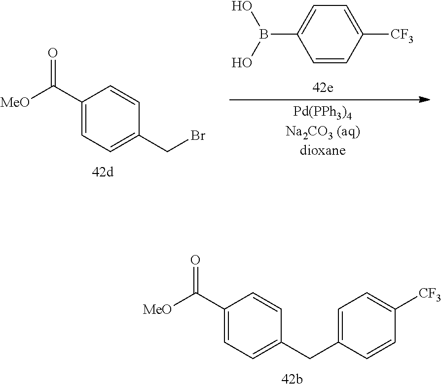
C1(C([MeO])=O)=CC=C(CC2=CC=C([CF3])C=C2)C=C1.C1=C(B(O)O)C=CC([CF3])=C1.C1(C([MeO])=O)=CC=C(CBr)C=C1
